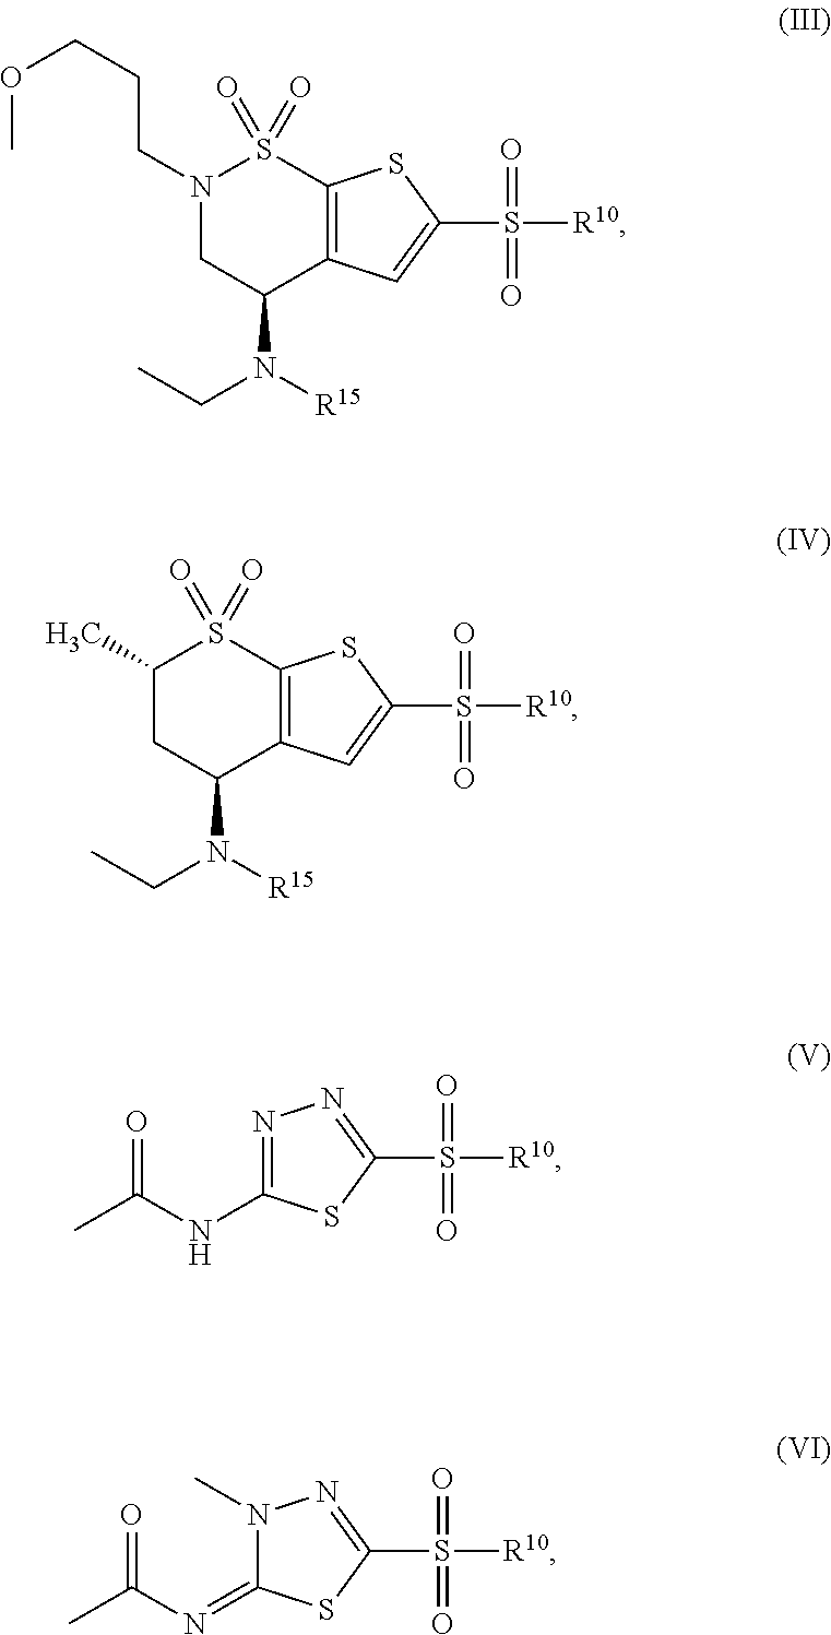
N1(CCCOC)CC(N(CC)[R15])C2=C(S1(=O)=O)SC(S([R10])(=O)=O)=C2.C1(C)CC(N(CC)[R15])C2=C(S1(=O)=O)SC(S([R10])(=O)=O)=C2.C1(NC(=O)C)=NN=C(S([R10])(=O)=O)S1.C1(=NC(=O)C)N(C)N=C(S([R10])(=O)=O)S1
